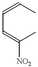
C(C=C(C)[NO2])=CC
